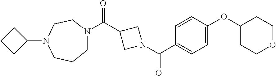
C(C1CN(C(=O)C2=CC=C(OC3CCOCC3)C=C2)C1)(N1CCCN(C2CCC2)CC1)=O
